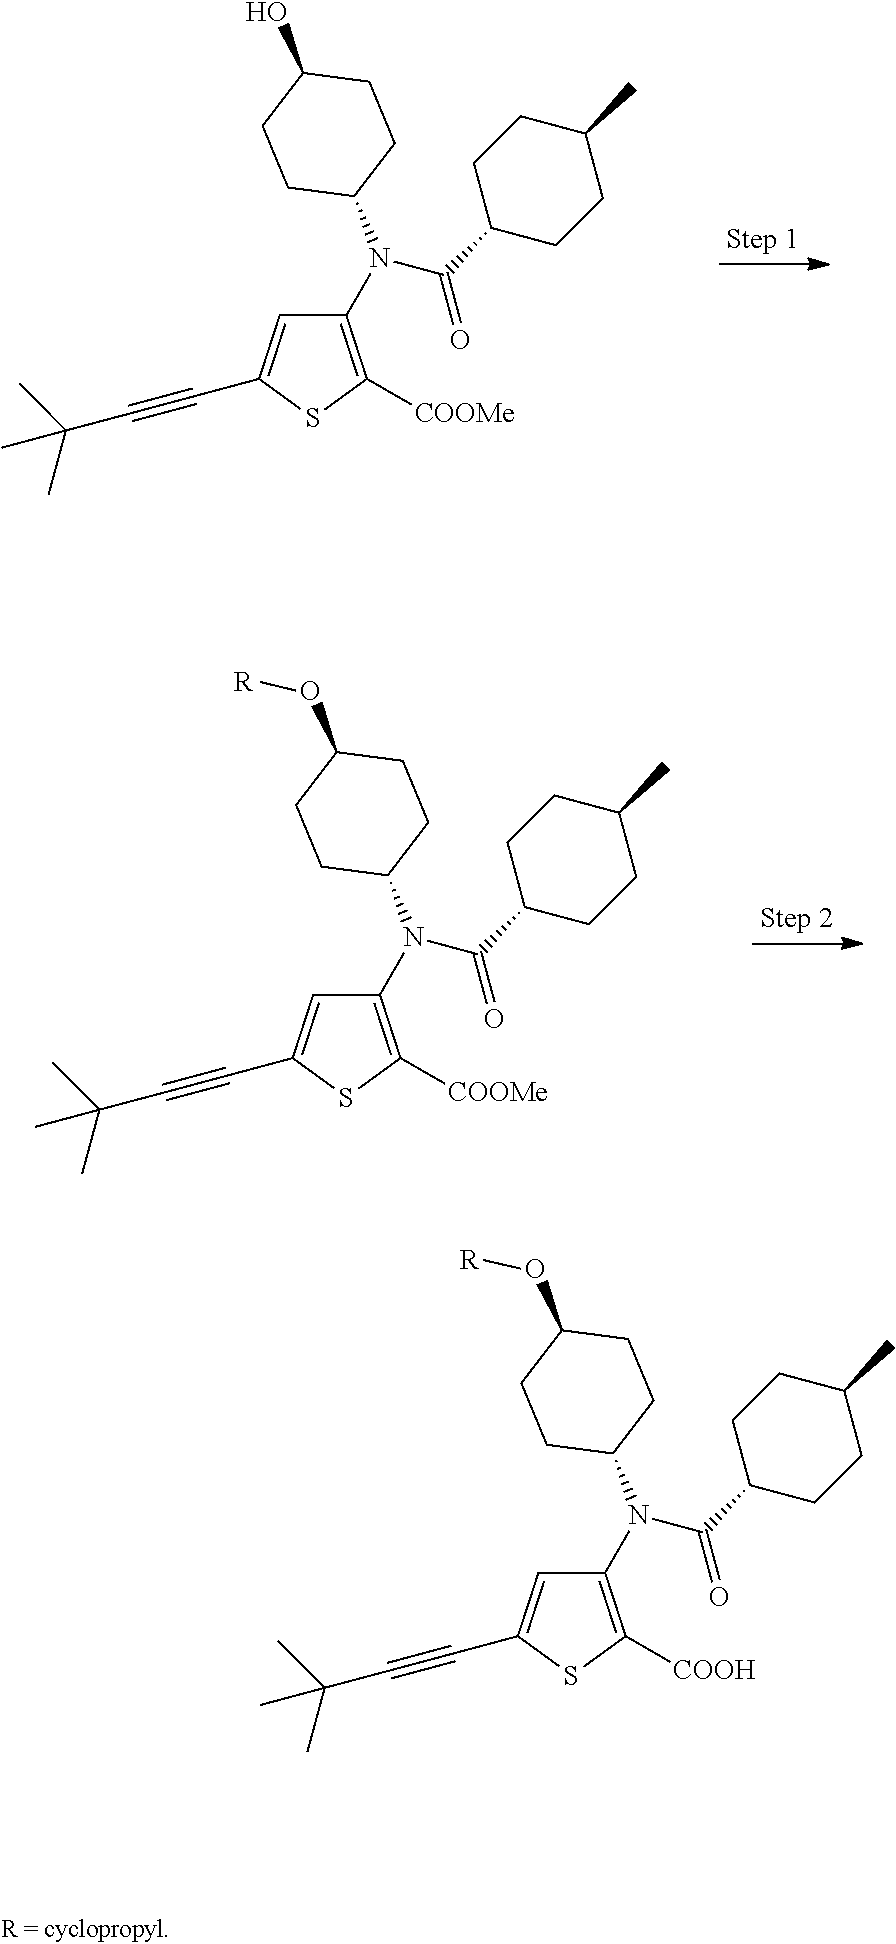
C1(N(C(C2CCC(C)CC2)=O)C2CCC(O)CC2)=C([COOMe])SC(C#CC(C)(C)C)=C1.C1(N(C(C2CCC(C)CC2)=O)C2CCC(O[R])CC2)=C([COOMe])SC(C#CC(C)(C)C)=C1.C1(N(C(C2CCC(C)CC2)=O)C2CCC(O[R])CC2)=C([COOH])SC(C#CC(C)(C)C)=C1
